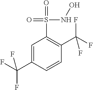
C1=C(C(F)(F)F)C=CC(C(F)(F)F)=C1S(=O)(NO)=O
